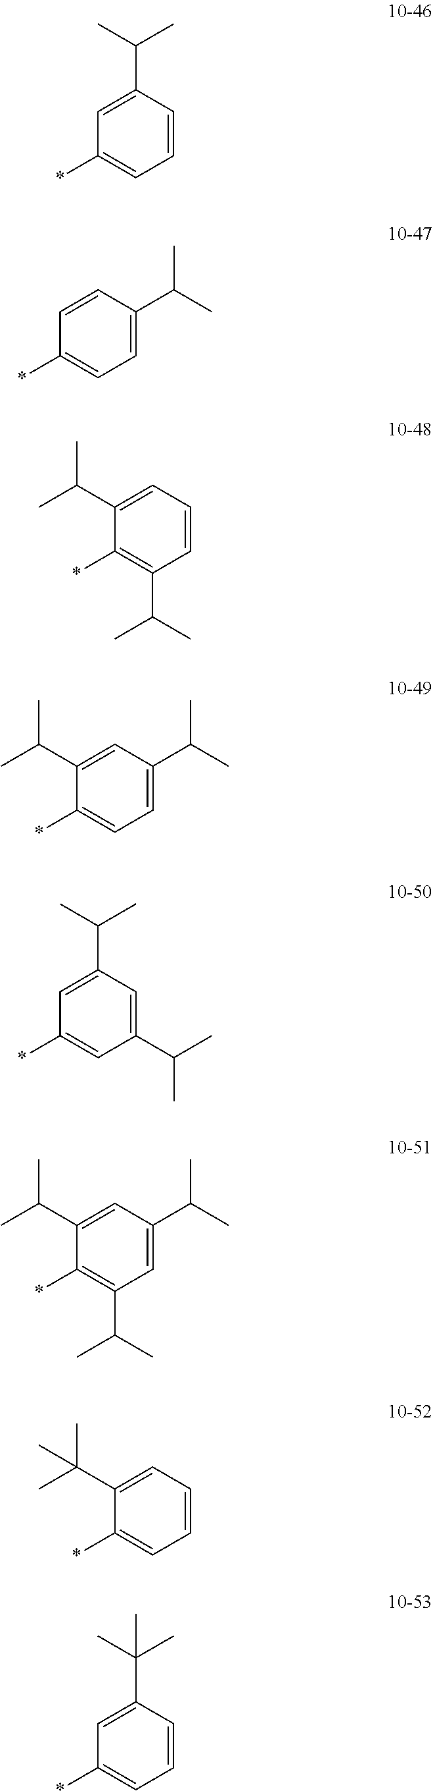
C1(C(C)C)=CC(*)=CC=C1.C1=CC(*)=CC=C1C(C)C.C1=C(C(C)C)C(*)=C(C(C)C)C=C1.C1=C(C(C)C)C(*)=CC=C1C(C)C.C1(C(C)C)=CC(*)=CC(C(C)C)=C1.C1=C(C(C)C)C(*)=C(C(C)C)C=C1C(C)C.C1=C(C(C)(C)C)C(*)=CC=C1.C1(C(C)(C)C)=CC(*)=CC=C1
